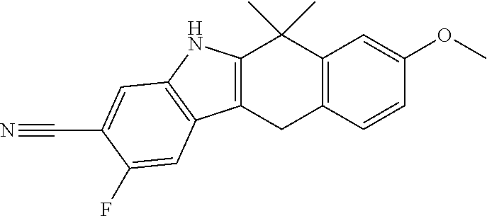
C12=C(CC3=C(C1(C)C)C=C(OC)C=C3)C1=C(N2)C=C(C#N)C(F)=C1
